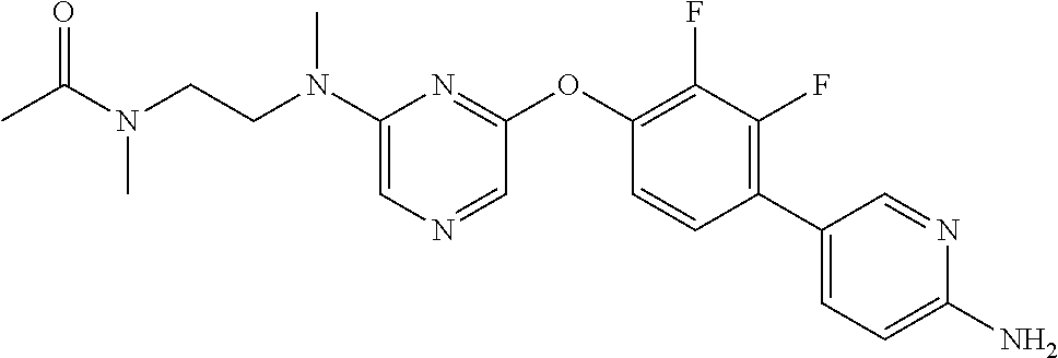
C1(N(CCN(C(=O)C)C)C)=CN=CC(OC2=C(F)C(F)=C(C3=CC=C(N)N=C3)C=C2)=N1
